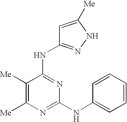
C1([Me])=C([Me])N=C(NC2=CC=CC=C2)N=C1NC1=NNC([Me])=C1
